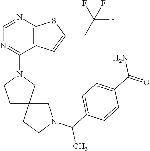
C1=NC2=C(C(N3CCC4(C3)CCN(C(C3=CC=C(C(N)=O)C=C3)C)C4)=N1)C=C(CC(F)(F)F)S2
